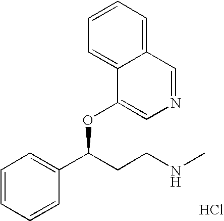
C1=CC=CC(C(CCNC)OC2=CN=CC3=CC=CC=C23)=C1.Cl
